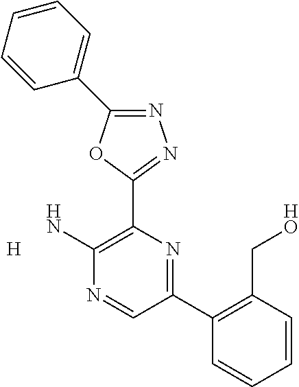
N1=C(C2=CC=CC=C2)OC(C2=C(N)N=CC(C3=C(C[HO])C=CC=C3)=N2)=N1.[H]
